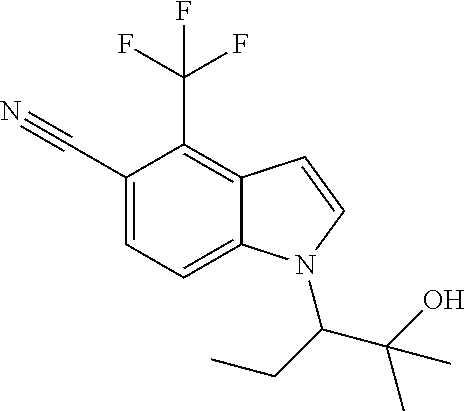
C1(C#N)=CC=C2C(=C1C(F)(F)F)C=CN2C(C(C)(O)C)CC
